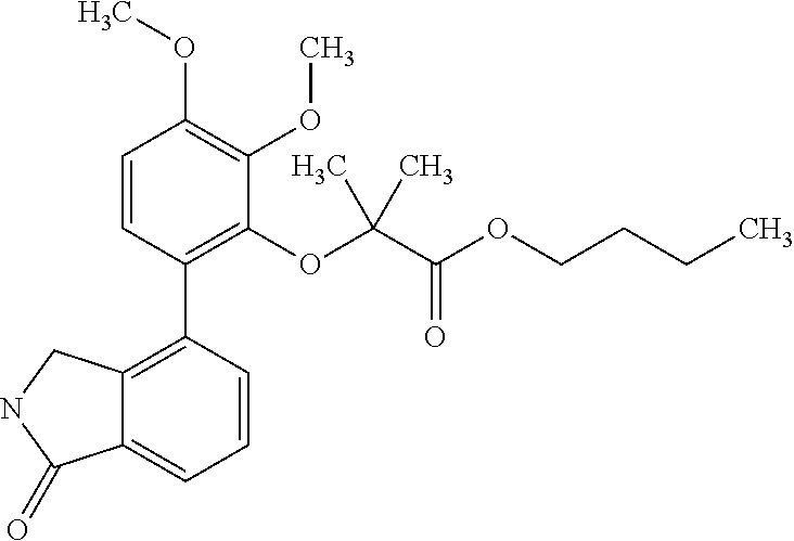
C12=C(C3=C(OC(C(OCCCC)=O)(C)C)C(OC)=C(OC)C=C3)C=CC=C1C(=O)NC2
